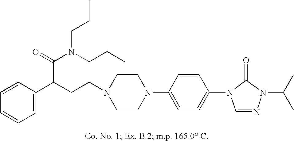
N1(CCC(C2=CC=CC=C2)C(=O)N(CCC)CCC)CCN(C2=CC=C(N3C=NN(C(C)C)C3=O)C=C2)CC1
